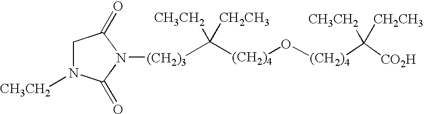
C([(CH2)4]O[(CH2)4]C([CH3CH2])([CH2CH3])[CO2H])([CH3CH2])([CH2CH3])[(CH2)3]N1C(=O)CN([CH3CH2])C1=O
